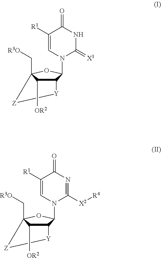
C12(C[R3O])OC(N3C(=[X1])NC(=O)C([R1])=C3)C([Y][Z]1)C2[OR2].C12(C[R3O])OC(N3C([X2][R4])=NC(=O)C([R1])=C3)C([Y][Z]1)C2[OR2]
